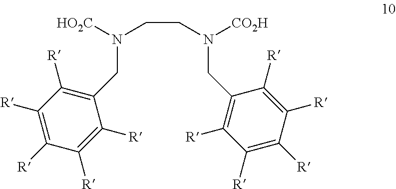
C(CN([CO2H])CC1=C([R])C([R])=C([R])C([R])=C1[R])N([HO2C])CC1=C([R])C([R])=C([R])C([R])=C1[R]
